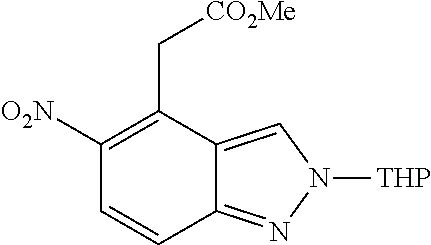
C1([O2N])=C(C[CO2Me])C2=CN([THP])N=C2C=C1
